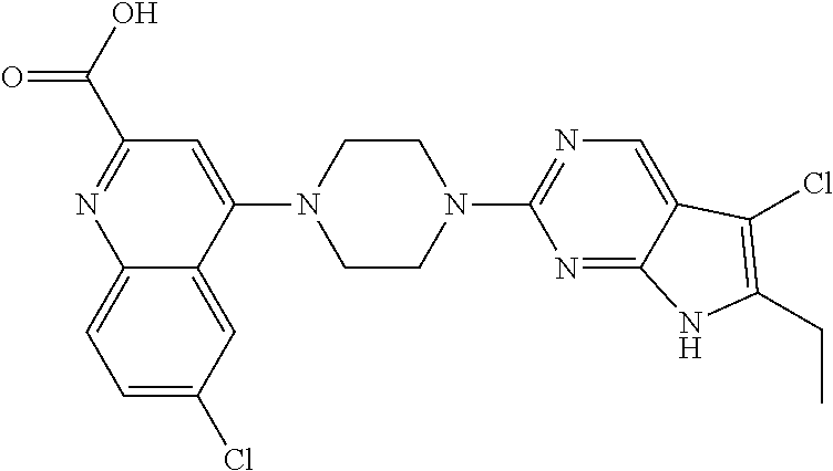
C1=C(Cl)C=C2C(=C1)N=C(C(=O)O)C=C2N1CCN(C2=NC=C3C(=N2)NC(CC)=C3Cl)CC1
